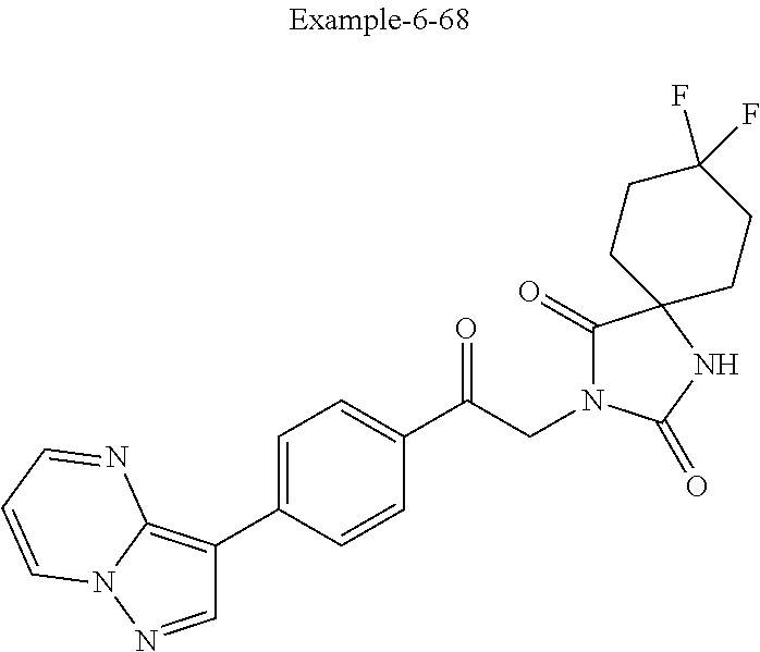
C1(C2=C3N(N=C2)C=CC=N3)=CC=C(C(CN2C(=O)C3(NC2=O)CCC(F)(F)CC3)=O)C=C1
